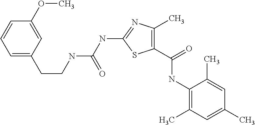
C1(C(=O)NC2=C(C)C=C(C)C=C2C)=C(C)N=C(NC(NCCC2=CC=CC(OC)=C2)=O)S1
